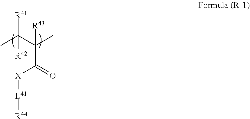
C(C(=O)[X][L41][R44])(C(C)([R41])[R42])(C)[R43]
